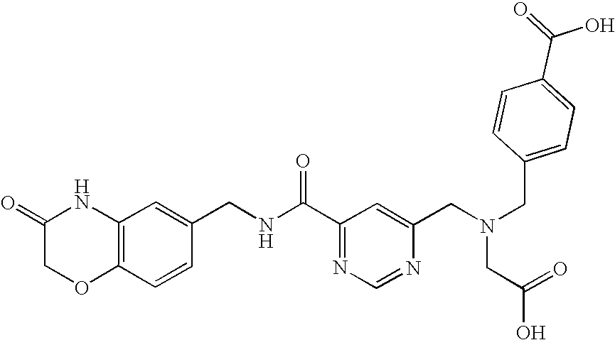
C12=C(C=CC(CNC(C3=NC=NC(CN(CC(=O)O)CC4=CC=C(C(=O)O)C=C4)=C3)=O)=C1)OCC(=O)N2
